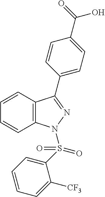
C1=CC2=C(C=C1)C(C1=CC=C(C(=O)O)C=C1)=NN2S(C1=CC=CC=C1[CF3])(=O)=O
